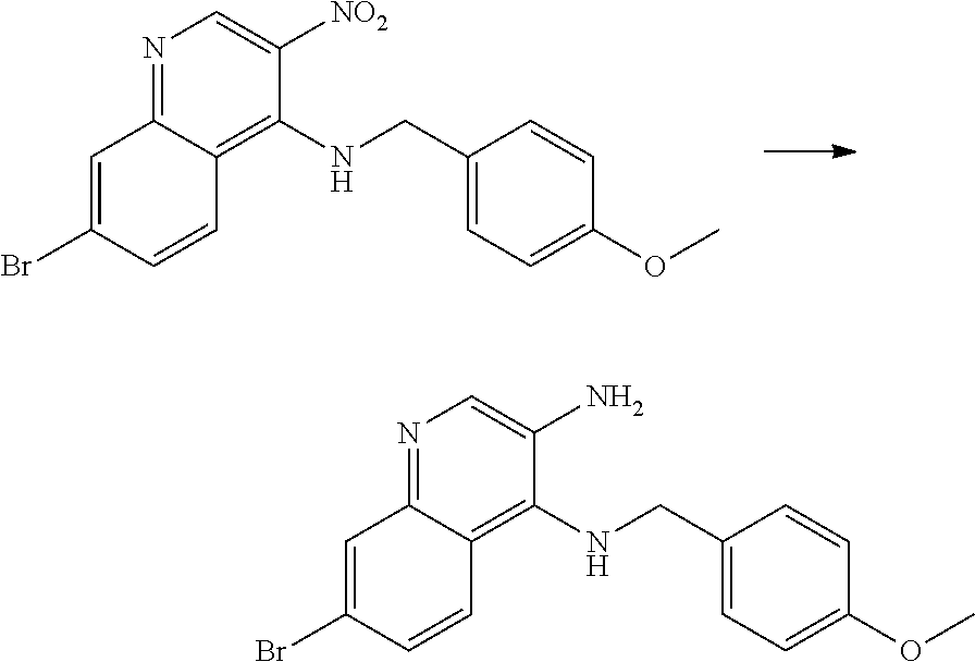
N1=C2C(=C(NCC3=CC=C(OC)C=C3)C([NO2])=C1)C=CC(Br)=C2.N1=C2C(=C(NCC3=CC=C(OC)C=C3)C(N)=C1)C=CC(Br)=C2
